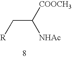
[R]CC([NHAc])[COOCH3]
